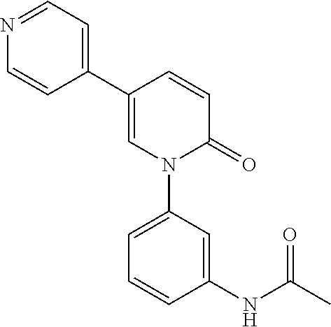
C1=C(C2=CC=NC=C2)C=CC(=O)N1C1=CC=CC(NC(C)=O)=C1
